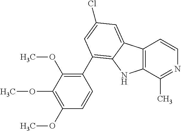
C12=C(C(C)=NC=C1)NC1=C(C3=C(OC)C(OC)=C(OC)C=C3)C=C(Cl)C=C21
